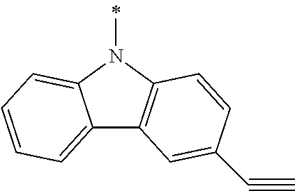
C12=CC=CC=C1N(C)C1=C2C=C(C#C)C=C1
